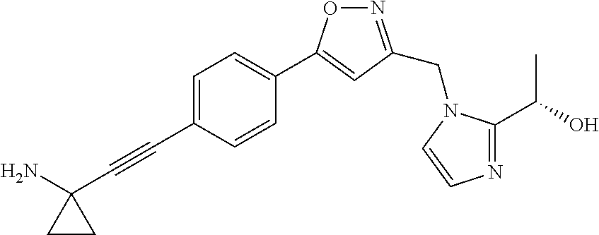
C1=C(C#CC2(N)CC2)C=CC(C2=CC(CN3C(C(O)C)=NC=C3)=NO2)=C1
